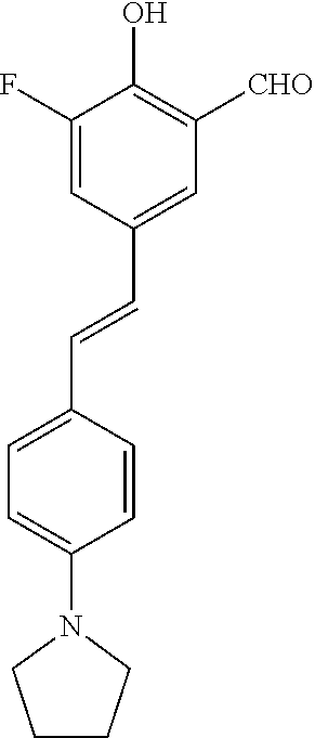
C1(F)=CC(C=CC2=CC=C(N3CCCC3)C=C2)=CC([CHO])=C1O
